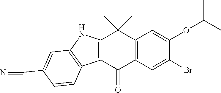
C12=C(C=C(Br)C(OC(C)C)=C1)C(=O)C1=C(C2(C)C)NC2=C1C=CC(C#N)=C2
